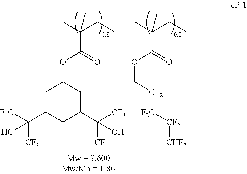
C1C(C([F3C])([CF3])O)CC(C([CF3])([CF3])O)CC1OC(C(C)(CC)C)=O.[F2C]([CF2]COC(C(C)(CC)C)=O)[CF2][CHF2]
